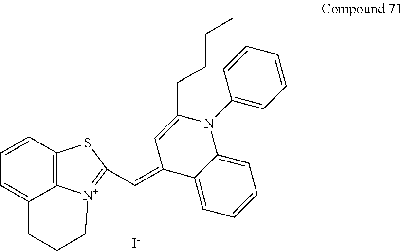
C1=C2C3=C(C=C1)SC(C=C1C4=CC=CC=C4N(C4=CC=CC=C4)C(CCCC)=C1)=[N+]3CCC2.[I-]
